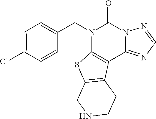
N1(CC2=CC=C(Cl)C=C2)C2=C(C3=NC=NN3C1=O)C1=C(S2)CNCC1
